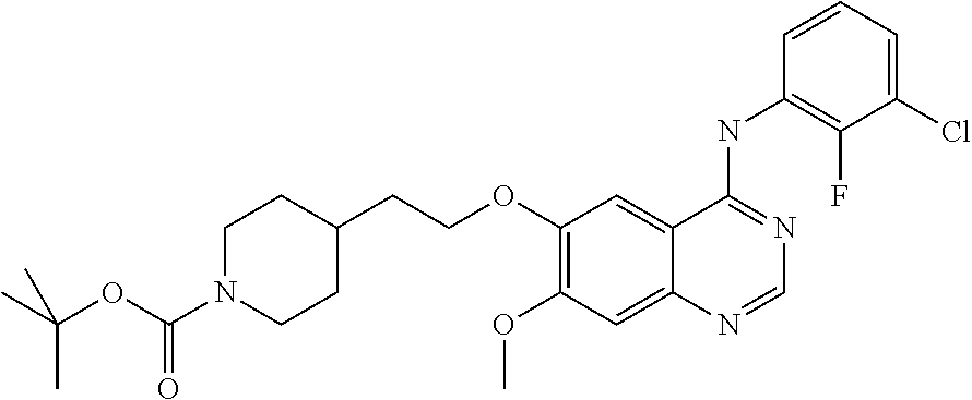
C(C1CCN(C(OC(C)(C)C)=O)CC1)COC1=C(OC)C=C2C(=C1)C(NC1=C(F)C(Cl)=CC=C1)=NC=N2
